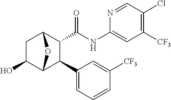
C1(O)C2C(C3=CC=CC([CF3])=C3)C(C(NC3=CC([CF3])=C(Cl)C=N3)=O)C(C1)O2
